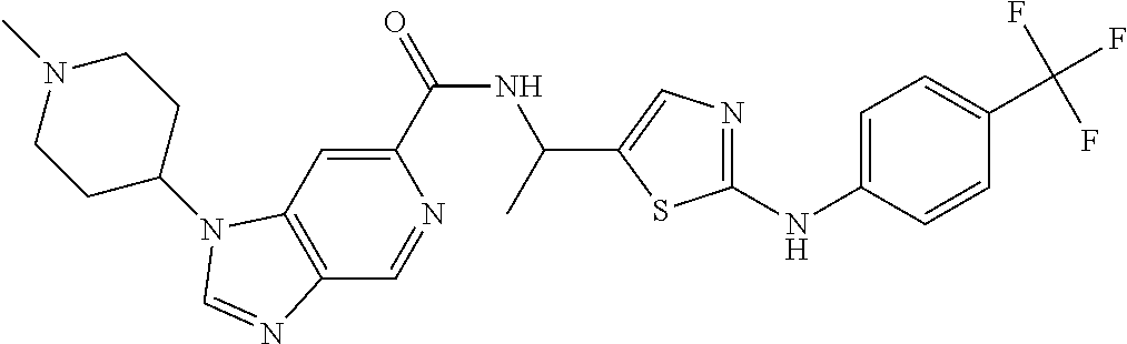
C1(C(=O)NC(C)C2=CN=C(NC3=CC=C(C(F)(F)F)C=C3)S2)=CC2=C(C=N1)N=CN2C1CCN(C)CC1
